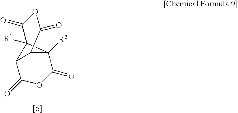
C12([R1])C3C(=O)OC(=O)C1([R2])C3C(=O)OC2=O
